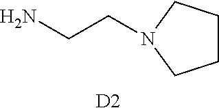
[D2].NCCN1CCCC1
